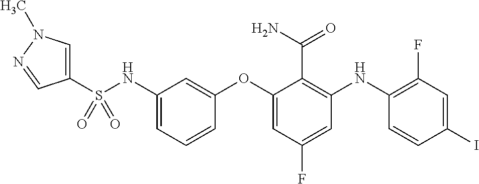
C1=C(S(NC2=CC=CC(OC3=CC(F)=CC(NC4=C(F)C=C(I)C=C4)=C3C(N)=O)=C2)(=O)=O)C=NN1C
